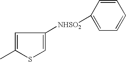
C1=C(C)SC=C1[NHSO2]C1=CC=CC=C1
